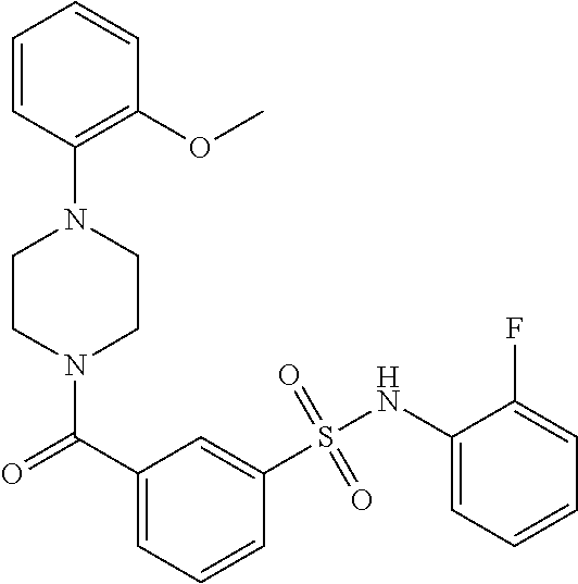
N1(C(=O)C2=CC=CC(S(NC3=CC=CC=C3F)(=O)=O)=C2)CCN(C2=C(OC)C=CC=C2)CC1
